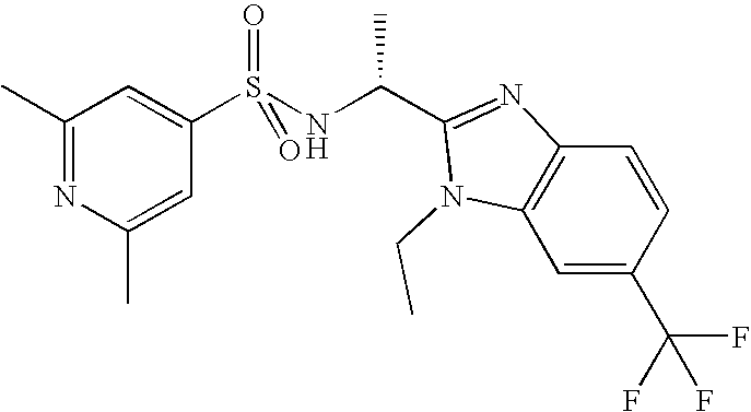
C1(C)=NC(C)=CC(S(NC(C2=NC3=C(C=C(C(F)(F)F)C=C3)N2CC)C)(=O)=O)=C1
